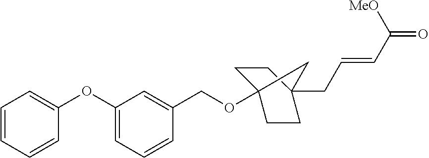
C1=CC=CC(OC2=CC=CC(COC34CCC(CC=CC(=O)[MeO])(CC3)C4)=C2)=C1
